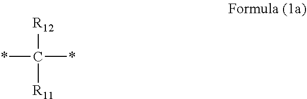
*C([R12])(*)[R11]
